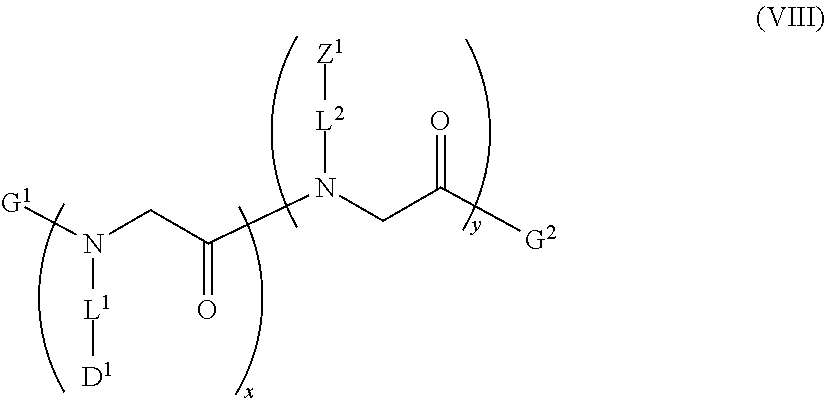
C(=O)(CN([G1])[L1][D1])N(CC([G2])=O)[L2][Z1]
